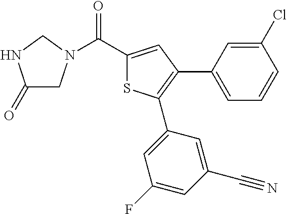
C1(=O)CN(C(C2=CC(C3=CC=CC(Cl)=C3)=C(C3=CC(F)=CC(C#N)=C3)S2)=O)CN1
